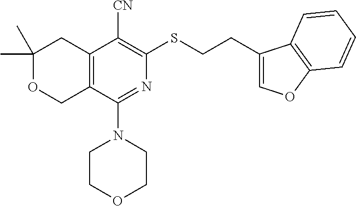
C1(C)(C)OCC2=C(C1)C([CN])=C(SCCC1=COC3=C1C=CC=C3)N=C2N1CCOCC1
